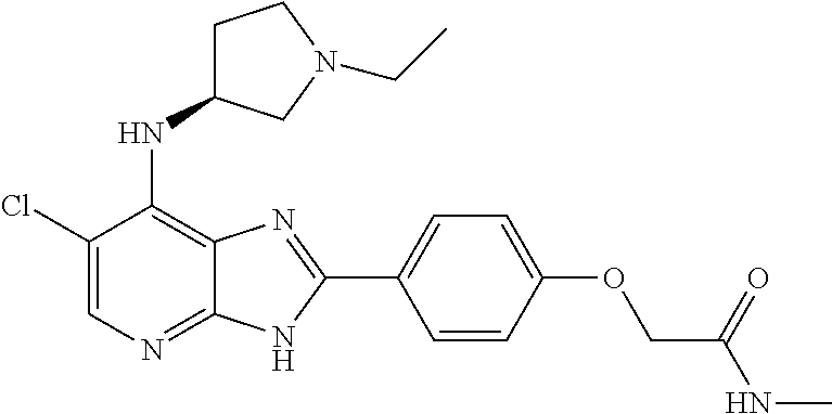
C1(Cl)=CN=C2C(=C1NC1CCN(CC)C1)N=C(C1=CC=C(OCC(NC)=O)C=C1)N2
